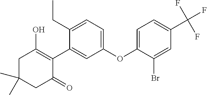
C1C(C)(C)CC(=O)C(C2=CC(OC3=CC=C(C(F)(F)F)C=C3Br)=CC=C2CC)=C1O
